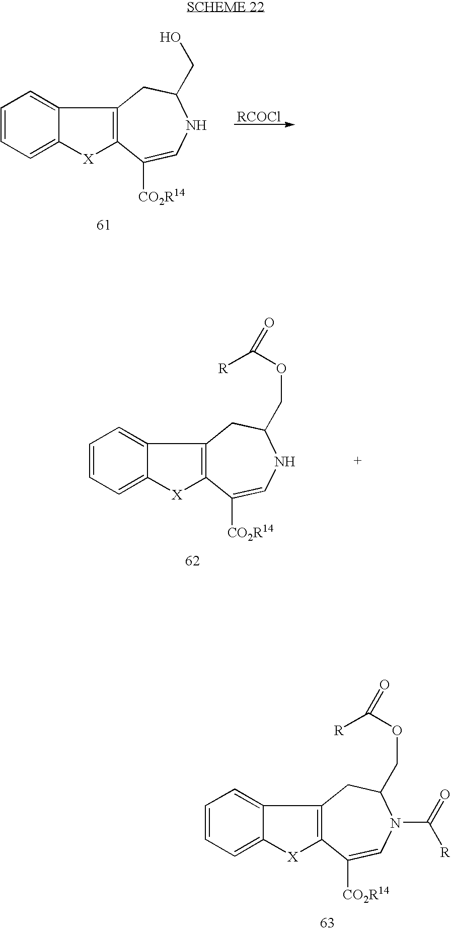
C1=CC=C2C(=C1)C1=C([X]2)C([CO2R14])=CNC(CO)C1.[RCOCl].C1=CC=C2C(=C1)C1=C([X]2)C([CO2R14])=CNC(COC([R])=O)C1.C1=CC=C2C(=C1)C1=C([X]2)C([CO2R14])=CN(C([R])=O)C(COC([R])=O)C1
